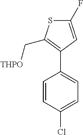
S1C(F)=CC(C2=CC=C(Cl)C=C2)=C1C[THPO]
